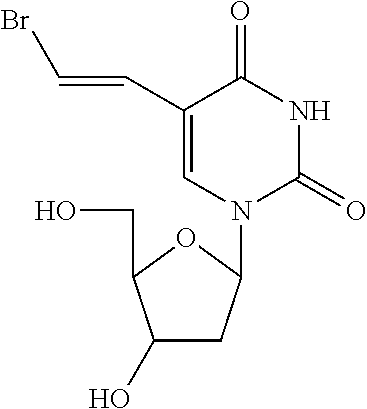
C1(O)CC(N2C(=O)NC(=O)C(C=CBr)=C2)OC1CO
